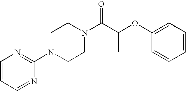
C1(N2CCN(C(C(OC3=CC=CC=C3)C)=O)CC2)=NC=CC=N1
